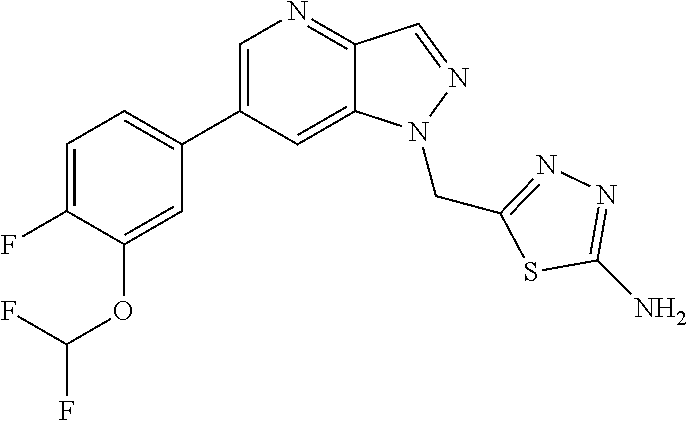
C1=C(C2=CC=C(F)C(OC(F)F)=C2)C=C2C(=N1)C=NN2CC1=NN=C(N)S1
